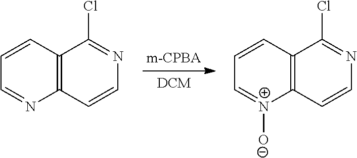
C12=C(C=CN=C1Cl)N=CC=C2.C12=C(C=CN=C1Cl)[N+]([O-])=CC=C2
